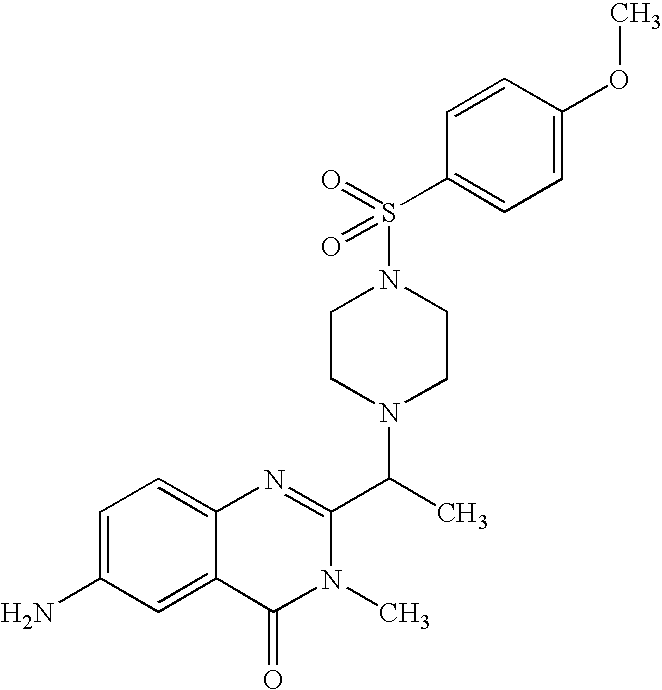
C1(C(N2CCN(S(=O)(=O)C3=CC=C(OC)C=C3)CC2)C)=NC2=CC=C(N)C=C2C(=O)N1C
